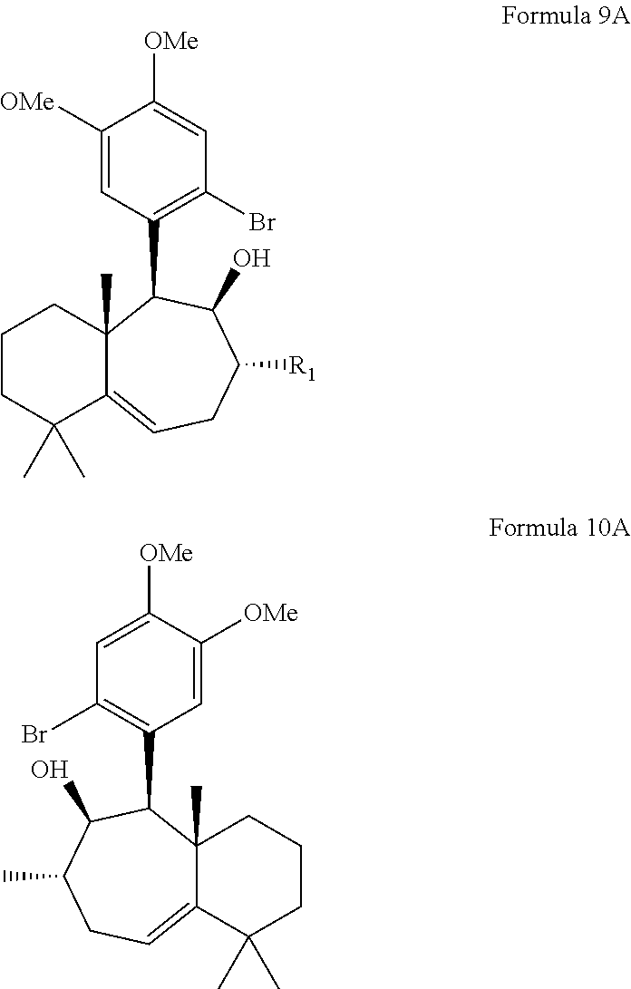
C1(Br)=C(C2C3(C)C(=CCC([R1])C2O)C(C)(C)CCC3)C=C([OMe])C([OMe])=C1.C12=CCC(C)C(O)C(C3=C(Br)C=C([OMe])C([OMe])=C3)C1(C)CCCC2(C)C
